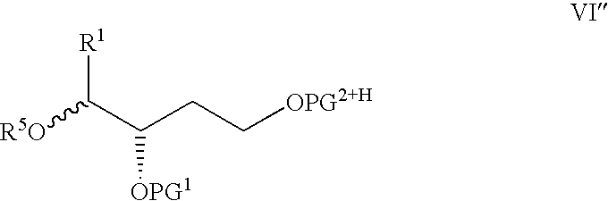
[R5O]C(C(CC[OPG2+H])[OPG1])[R1]
